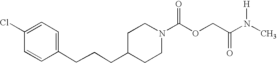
C1(CCCC2=CC=C(Cl)C=C2)CCN(C(OCC(=O)N([H])C)=O)CC1
